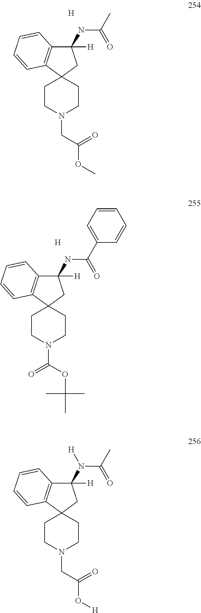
C12(CCN(CC(OC)=O)CC1)CC([H])(NC(C)=O)C1=C2C=CC=C1.[H].C12(CCN(C(OC(C)(C)C)=O)CC1)CC([H])(NC(C1=CC=CC=C1)=O)C1=C2C=CC=C1.[H].C12(CCN(CC(O[H])=O)CC1)CC([H])(N([H])C(C)=O)C1=C2C=CC=C1
